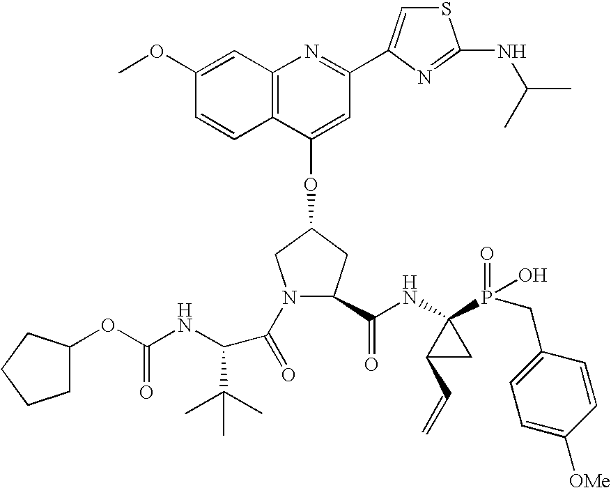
C12=C(C(OC3CN(C(=O)C(C(C)(C)C)NC(OC4CCCC4)=O)C(C(NC4(P(=O)(O)CC5=CC=C([OMe])C=C5)C(C=C)C4)=O)C3)=CC(C3=CSC(NC(C)C)=N3)=N1)C=CC(OC)=C2
